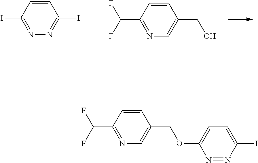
C1=CC(I)=NN=C1I.C1=CC(C(F)F)=NC=C1CO.C1=CC(C(F)F)=NC=C1COC1=CC=C(I)N=N1
